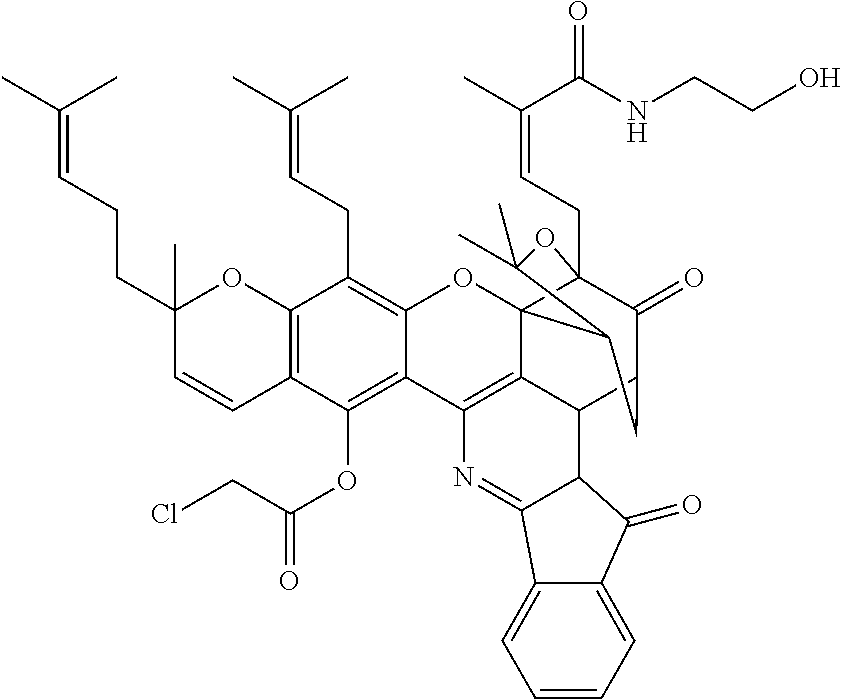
C12=C(C(OC(=O)CCl)=C3C(=C1CC=C(C)C)OC14C5=C3N=C3C(C5C5C(=O)C1(CC=C(C(=O)NCCO)C)OC(C)(C)C4C5)C(=O)C1=CC=CC=C31)C=CC(CCC=C(C)C)(C)O2
